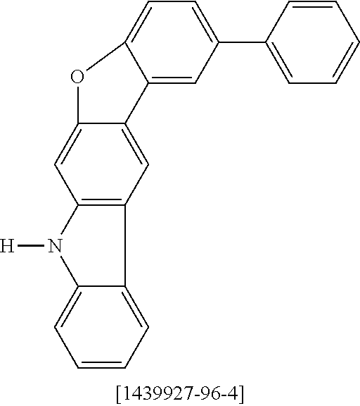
C12=CC=CC=C1C1=C(N2[H])C=C2C(=C1)C1=CC(C3=CC=CC=C3)=CC=C1O2
